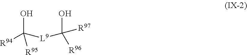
OC([R96])([R97])[L9]C(O)([R94])[R95]
